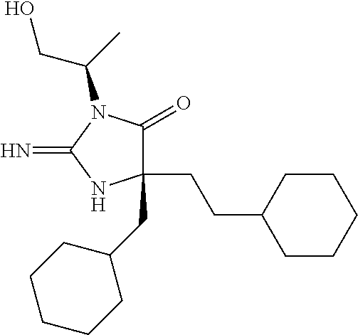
C1(CCC2CCCCC2)(CC2CCCCC2)C(=O)N(C(C)CO)C(=N)N1
